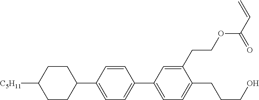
C1CC([C5H11])CCC1C1=CC=C(C2=CC=C(CCCO)C(CCOC(C=C)=O)=C2)C=C1
